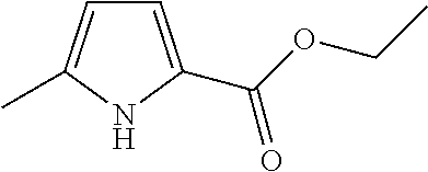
C1=C(C(OCC)=O)NC(C)=C1
